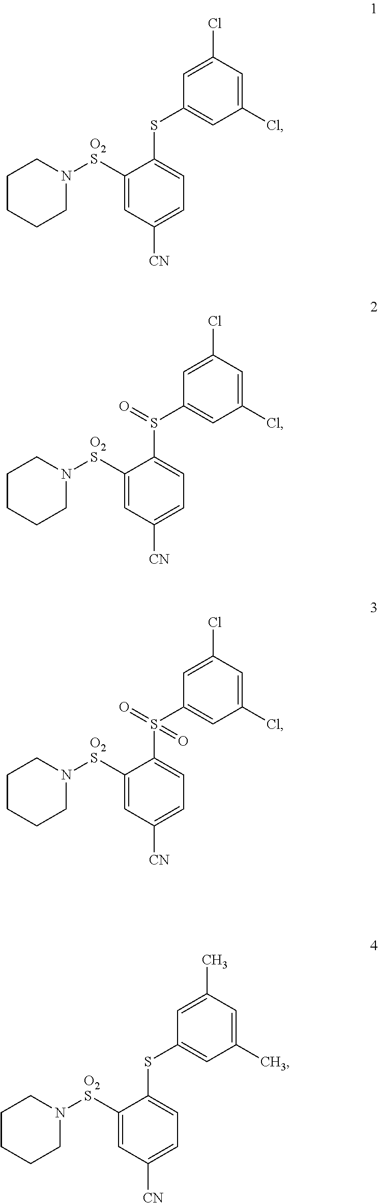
C1(Cl)=CC(Cl)=CC(SC2=CC=C([CN])C=C2[O2S]N2CCCCC2)=C1.C1(Cl)=CC(Cl)=CC(S(C2=CC=C([CN])C=C2[O2S]N2CCCCC2)=O)=C1.C1(Cl)=CC(Cl)=CC(S(C2=CC=C([CN])C=C2[O2S]N2CCCCC2)(=O)=O)=C1.C1(C)=CC(C)=CC(SC2=CC=C([CN])C=C2[O2S]N2CCCCC2)=C1
